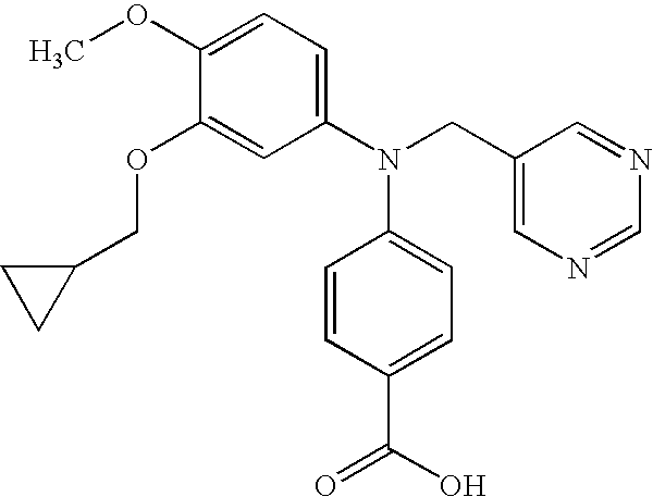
C1(OC)=CC=C(N(CC2=CN=CN=C2)C2=CC=C(C(O)=O)C=C2)C=C1OCC1CC1
